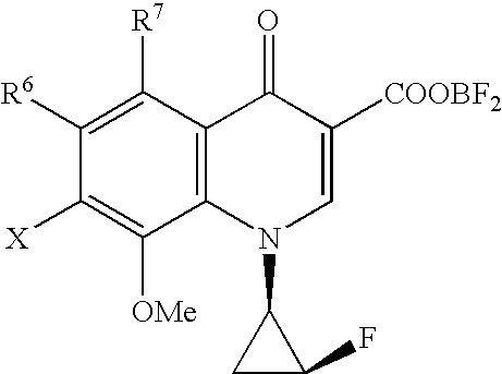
C1([R7])=C([R6])C([X])=C([OMe])C2=C1C(=O)C([COOBF2])=CN2C1CC1F
